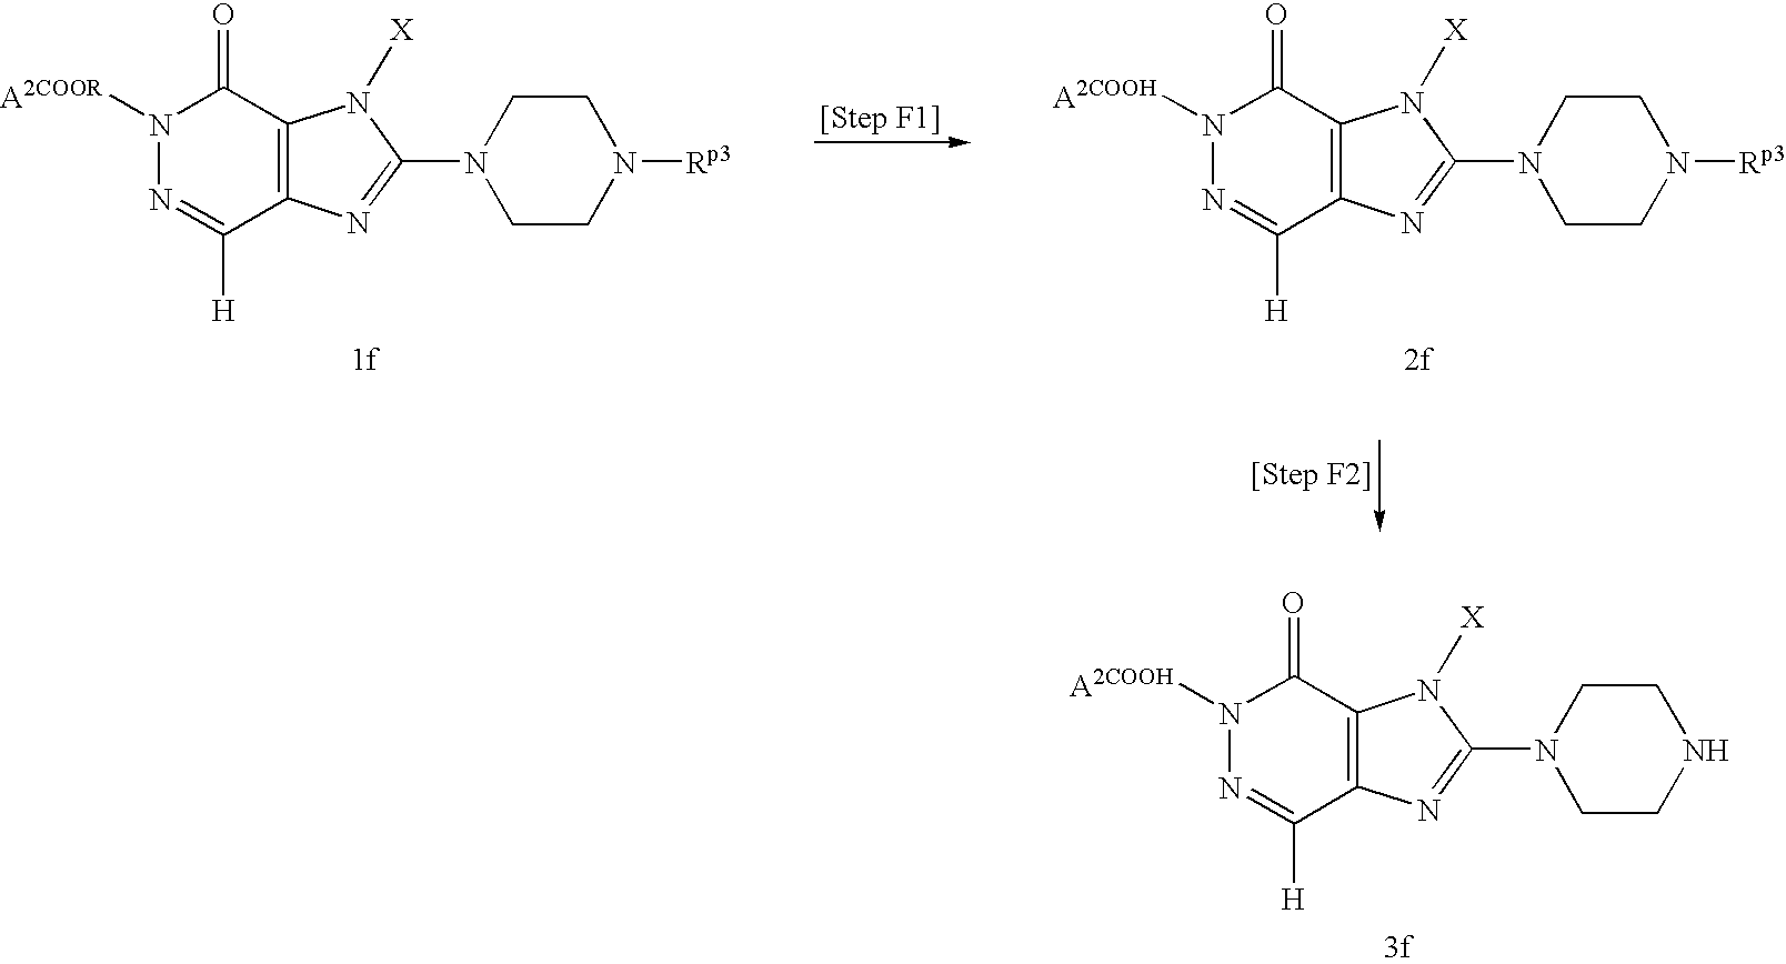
N1([A2COOH])N=C([H])C2=C(C1=O)N([X])C(N1CCNCC1)=N2.N1([A2COOR])N=C([H])C2=C(C1=O)N([X])C(N1CCN([Rp3])CC1)=N2.N1([A2COOH])N=C([H])C2=C(C1=O)N([X])C(N1CCN([Rp3])CC1)=N2
